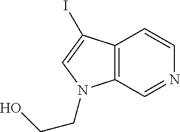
C12=C(C=NC=C1)N(CCO)C=C2I
